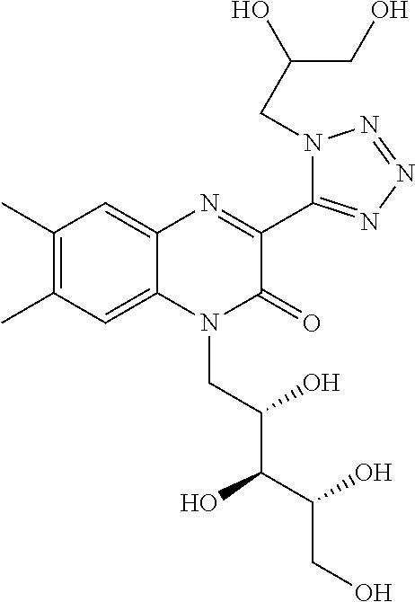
C1(C)=C(C)C=C2C(=C1)N=C(C1=NN=NN1CC(O)CO)C(=O)N2CC(C(C(CO)O)O)O
